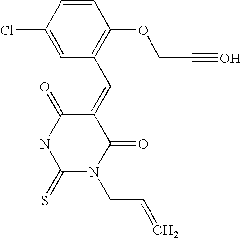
C1=CC(Cl)=CC(C=C2C(=O)NC(=S)N(CC=C)C2=O)=C1OCC#O
